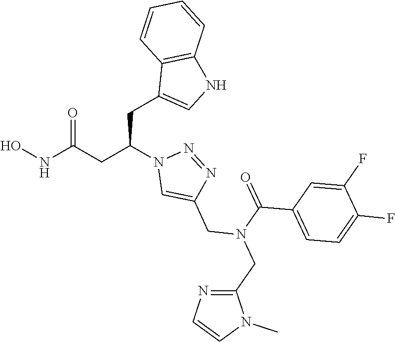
N1=NC(CN(C(=O)C2=CC=C(F)C(F)=C2)CC2=NC=CN2C)=CN1C(CC1=CNC2=C1C=CC=C2)CC(=O)NO
